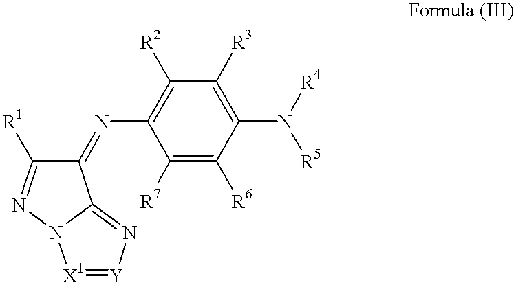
C1(=NC2=C([R2])C([R3])=C(N([R4])[R5])C([R6])=C2[R7])C([R1])=NN2C1=N[Y]=[X1]2
